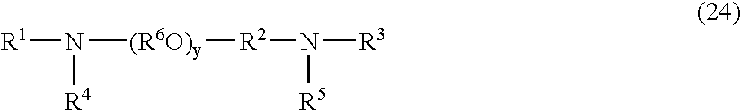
[R1]N([R4])[(R6O)y][R2]N([R5])[R3]
